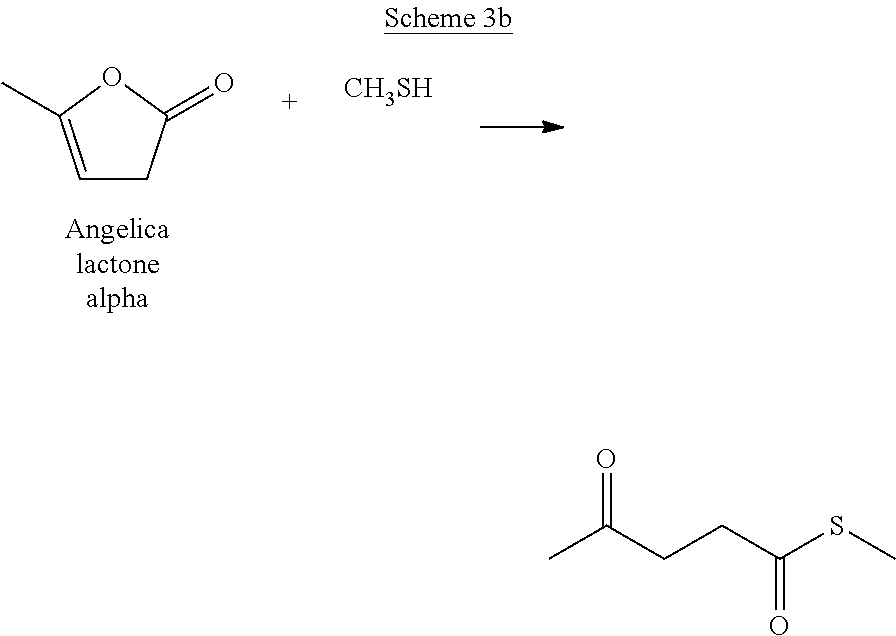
C1=C(C)OC(=O)C1.[CH3SH].O=C(CCC(SC)=O)C
